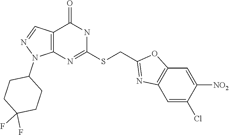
N1=C(SCC2=NC3=C(O2)C=C([NO2])C(Cl)=C3)NC(=O)C2=C1N(C1CCC(F)(F)CC1)N=C2
